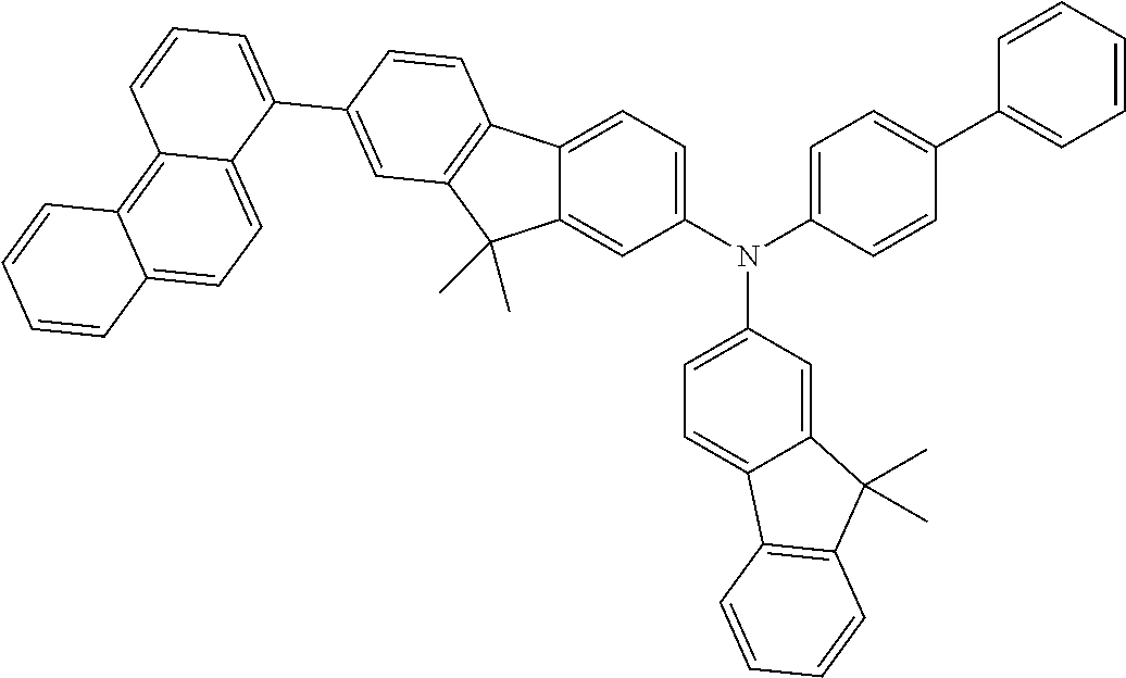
N(C1=CC=C2C(=C1)C(C)(C)C1=C2C=CC=C1)(C1=CC=C(C2=CC=CC=C2)C=C1)C1=CC=C2C(=C1)C(C)(C)C1=C2C=CC(C2=CC=CC3=C4C(=CC=C23)C=CC=C4)=C1
